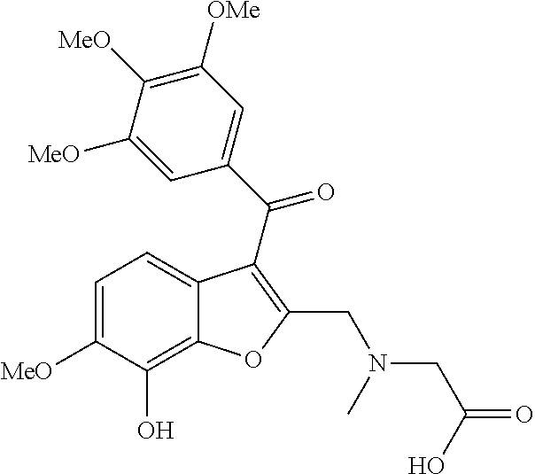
C12=C(O)C([MeO])=CC=C1C(C(C1=CC([OMe])=C([MeO])C([MeO])=C1)=O)=C(CN(CC(=O)O)C)O2
